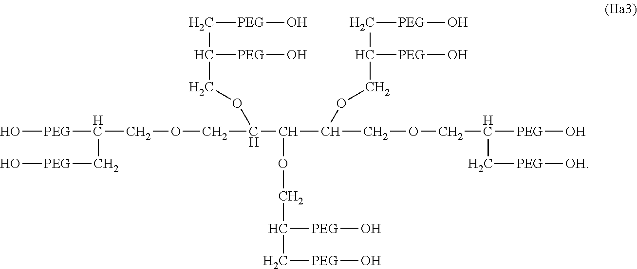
[PEG](C(COCC(C(C(COCC(C[PEG][OH])[PEG]O)OCC([PEG]O)C[PEG]O)OCC([PEG]O)C[PEG]O)OCC([PEG]O)C[PEG]O)C[PEG]O)O
